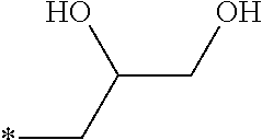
C(CO)(C*)O
